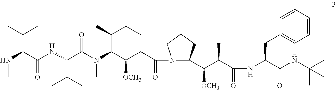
N(C(C(NC(C(N(C(C(CC(=O)N1C(C(C(C)C(=O)NC(C(NC(C)(C)C)=O)CC2=CC=CC=C2)[OCH3])CCC1)[OCH3])C(C)CC)C)=O)C(C)C)=O)C(C)C)C
